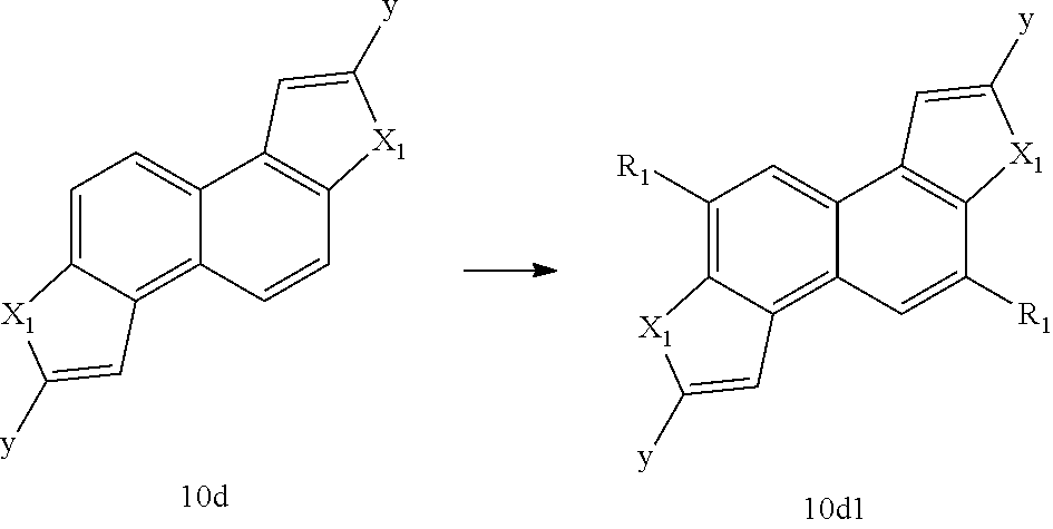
C1=C2C(=C3C(=C1)C1=C(C=C3)[X1]C([y])=C1)C=C([y])[X1]2.C1([R1])=C2C(=C3C(=C1)C1=C(C([R1])=C3)[X1]C([y])=C1)C=C([y])[X1]2
